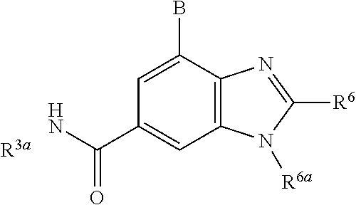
C1=C(B)C2=C(C=C1C(N)=O)N([R6a])C([R6])=N2.[R3a]
